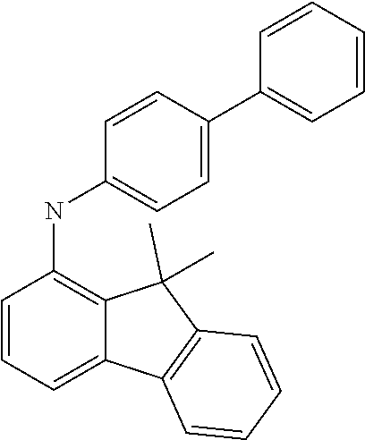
C1=CC=C2C(=C1NC1=CC=C(C3=CC=CC=C3)C=C1)C(C)(C)C1=C2C=CC=C1
